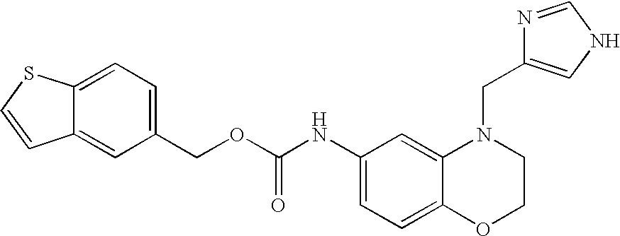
C1(NC(OCC2=CC=C3C(=C2)C=CS3)=O)=CC=C2C(=C1)N(CC1=CNC=N1)CCO2
